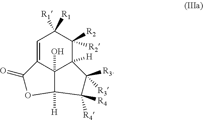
C1=C2C3(O)C([H])(C([R2])([R2])C1([R1])[R1])C([R3])([R3])C([R4])([R4])C3([H])OC2=O
